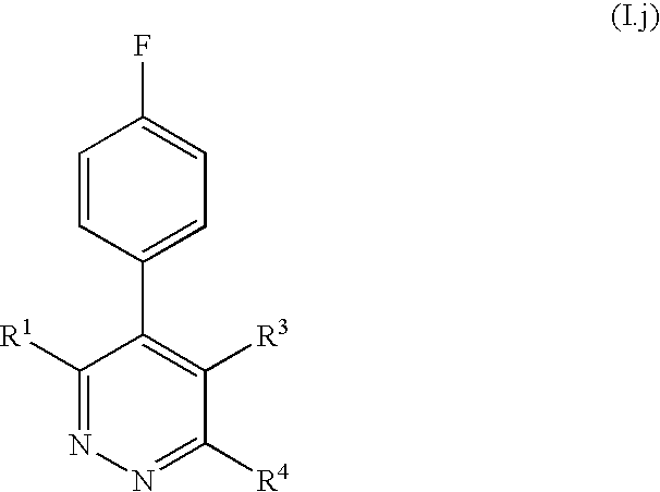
C1=CC(C2=C([R3])C([R4])=NN=C2[R1])=CC=C1F
